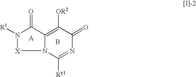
B.C1([Ry1])=NC(=O)C([OR2])=C2N1[X]N([R1])C2=O
